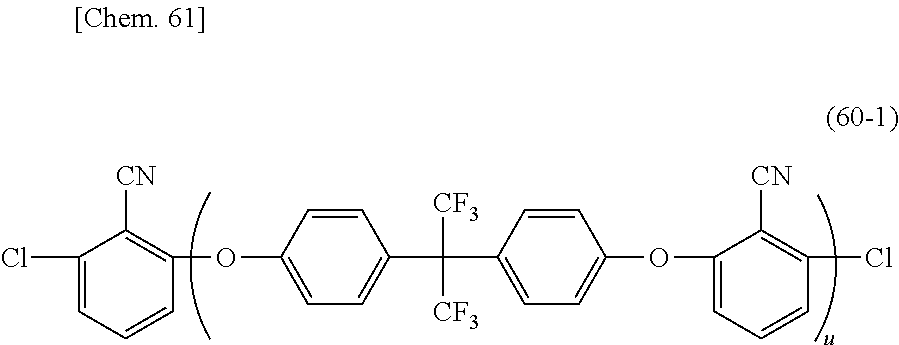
ClC1=CC=CC(OC2=CC=C(C(C3=CC=C(OC4=CC=CC(Cl)=C4[CN])C=C3)([CF3])[CF3])C=C2)=C1[CN]
